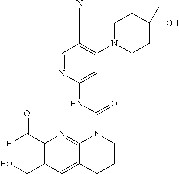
C1N(C2=C(C#N)C=NC(NC(N3C4=NC(C([H])=O)=C(CO)C=C4CCC3)=O)=C2)CCC(O)(C)C1
